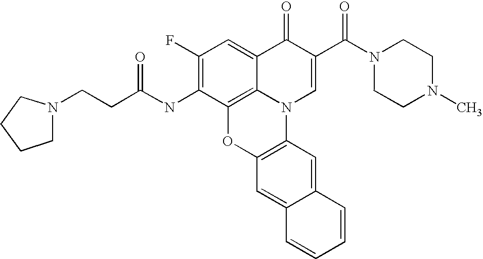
C1(F)=C(NC(CCN2CCCC2)=O)C2=C3C(=C1)C(=O)C(C(N1CCN(C)CC1)=O)=CN3C1=C(O2)C=C2C(=C1)C=CC=C2
